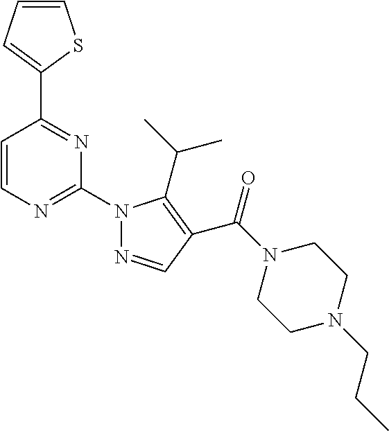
C1=CC=C(C2=NC(N3N=CC(C(N4CCN(CCC)CC4)=O)=C3C(C)C)=NC=C2)S1
